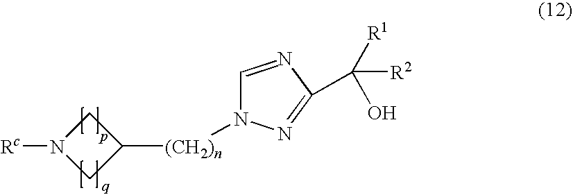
C1C([(CH2)n]N2C=NC(C(O)([R1])[R2])=N2)CN1[Rc]
